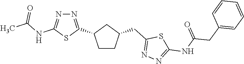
C1CC(CC2=NN=C(NC(=O)CC3=CC=CC=C3)S2)CC1C1=NN=C(NC(C)=O)S1
